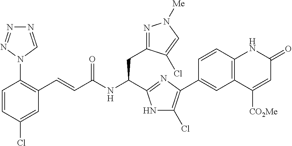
C1=CC(Cl)=CC(C=CC(NC(CC2=NN([Me])C=C2Cl)C2=NC(C3=CC4=C(C=C3)NC(=O)C=C4[CO2Me])=C(Cl)N2)=O)=C1N1C=NN=N1
